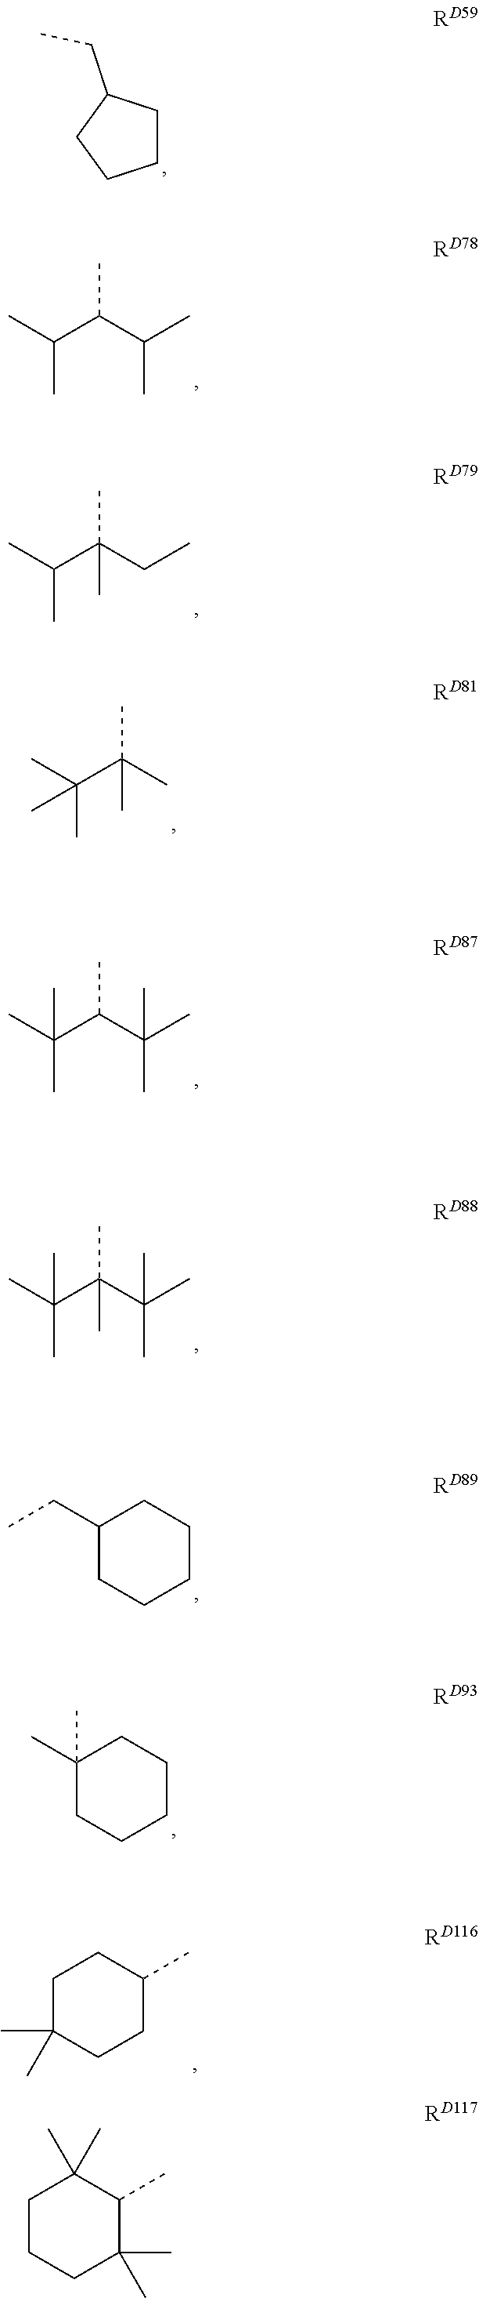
C1CC(CC)CC1.CC(C(C(C)C)C)C.CC(C(CC)(C)C)C.CC(C(C)(C)C)(C)C.CC(C(C(C)(C)C)C)(C)C.CC(C(C(C)(C)C)(C)C)(C)C.C1(CC)CCCCC1.C1(C)(C)CCCCC1.C1C(C)(C)CCC(C)C1.C1CCC(C)(C)C(C)C1(C)C
